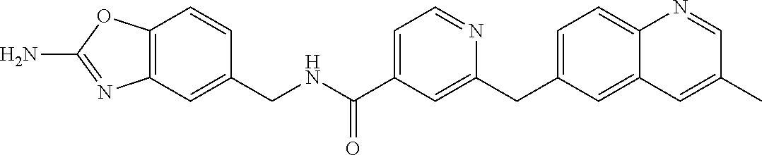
C12=C(C=C(CNC(C3=CC=NC(CC4=CC=C5C(=C4)C=C(C)C=N5)=C3)=O)C=C1)N=C(N)O2
